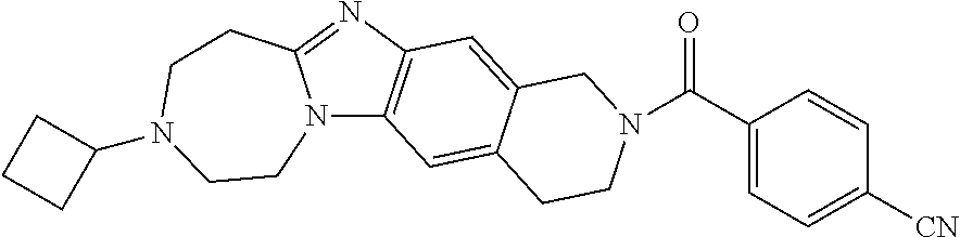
C12=C(C=C3C(=C1)CN(C(C1=CC=C([CN])C=C1)=O)CC3)N1C(=N2)CCN(C2CCC2)CC1
